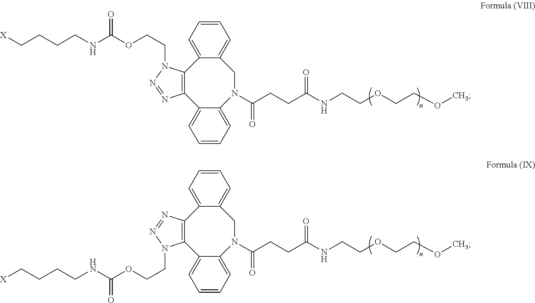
C12=C(C3=CC=CC=C3N(C(CCC(NCCOCCOC)=O)=O)CC3=CC=CC=C13)N=NN2CCOC(NCCCC[X])=O.C(COC(NCCCC[X])=O)N1C2=C(C3=CC=CC=C3CN(C(CCC(NCCOCCOC)=O)=O)C3=CC=CC=C23)N=N1
